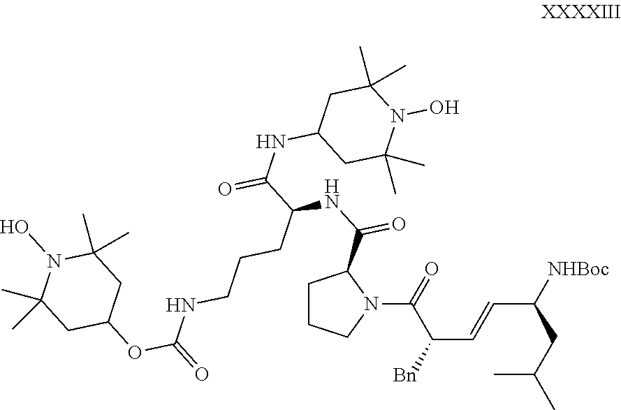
C(C=CC(C(N1C(C(=O)NC(CCCNC(=O)OC2CC(C)(C)N(O)C(C)(C)C2)C(=O)NC2CC(C)(C)N(O)C(C)(C)C2)CCC1)=O)[Bn])(CC(C)C)[NHBoc]
